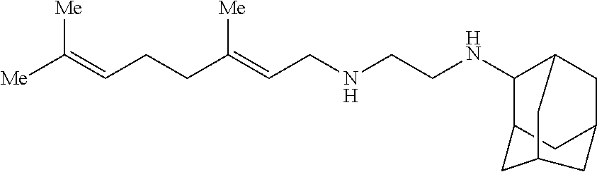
[Me]C(=CCCC(=CCNCCNC1C2CC3CC1CC(C2)C3)[Me])[Me]
